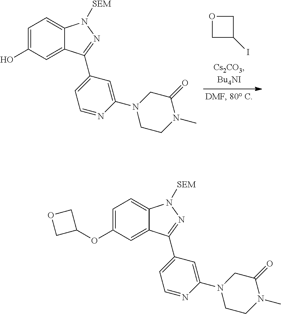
O1CC(I)C1.C1=C(O)C=C2C(=C1)N([SEM])N=C2C1=CC=NC(N2CCN(C)C(=O)C2)=C1.C1=C(OC2COC2)C=C2C(=C1)N([SEM])N=C2C1=CC=NC(N2CCN(C)C(=O)C2)=C1
